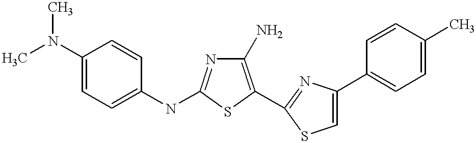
C1(N)=C(C2=NC(C3=CC=C(C)C=C3)=CS2)SC(NC2=CC=C(N(C)C)C=C2)=N1
